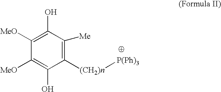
C1([MeO])=C(O)C([Me])=C([(CH2)n][P(Ph)3])C(O)=C1[MeO]
